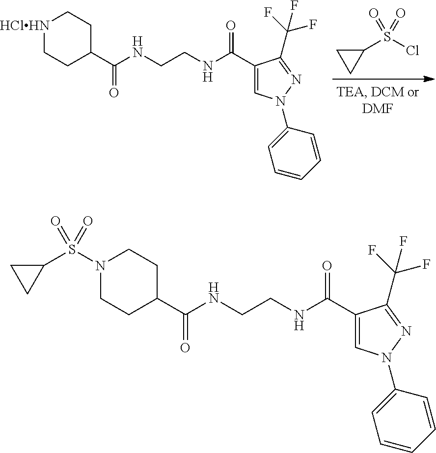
ClS(C1CC1)(=O)=O.C1(C(NCCNC(=O)C2CC[HClHN]CC2)=O)=CN(C2=CC=CC=C2)N=C1C(F)(F)F.C1(C(NCCNC(=O)C2CCN(S(C3CC3)(=O)=O)CC2)=O)=CN(C2=CC=CC=C2)N=C1C(F)(F)F
